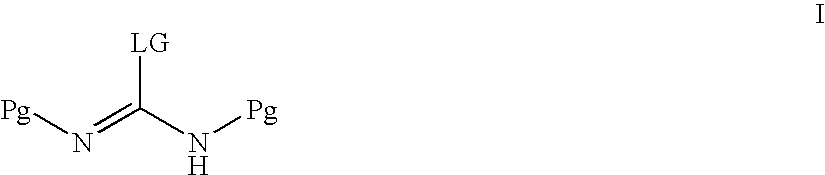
[Pg]N=C(N[Pg])[LG]
